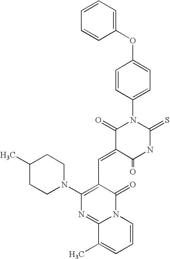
C1(OC2=CC=C(N3C(=O)C(=CC4=C(N5CCC(C)CC5)N=C5N(C4=O)C=CC=C5C)C(=O)NC3=S)C=C2)=CC=CC=C1
